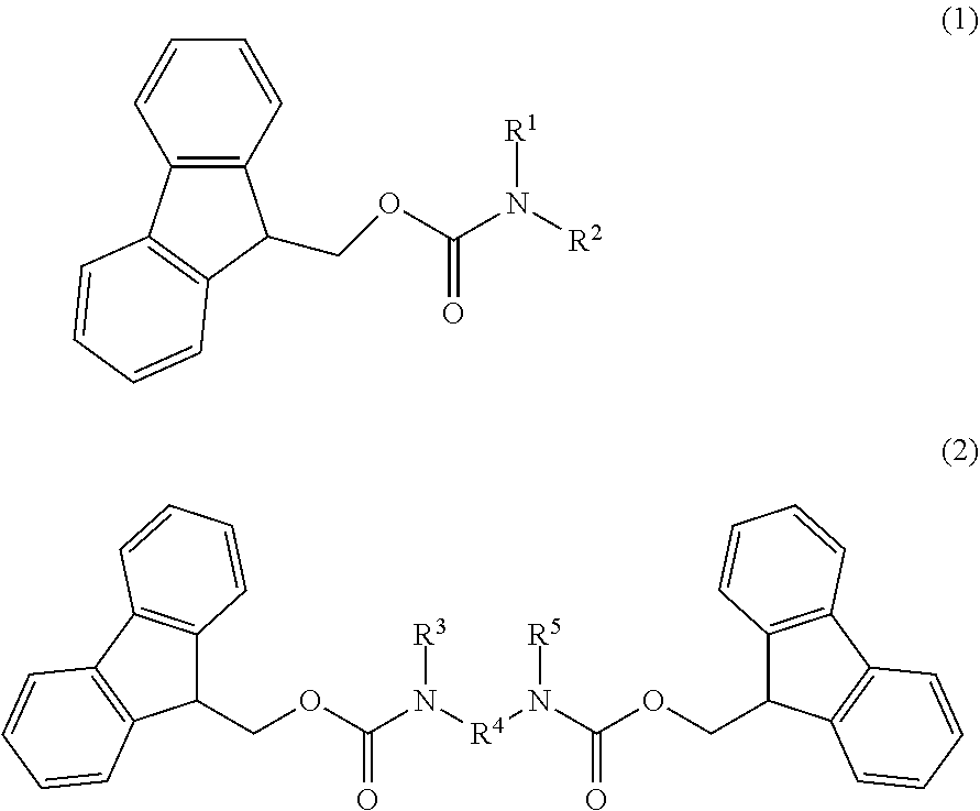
C(OC(N([R4]N(C(OCC1C2=C(C3=C1C=CC=C3)C=CC=C2)=O)[R5])[R3])=O)C1C2=C(C3=C1C=CC=C3)C=CC=C2.C12=C(C=CC=C1)C(COC(N([R2])[R1])=O)C1=C2C=CC=C1
